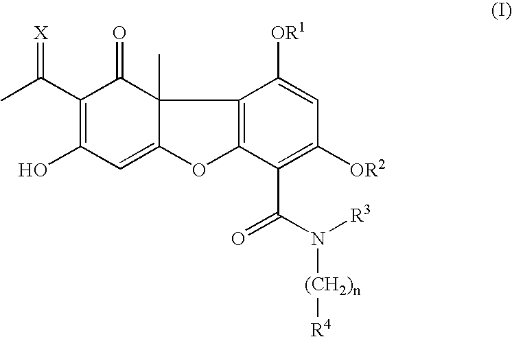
C12=C(C(C(N([R3])[(CH2)n][R4])=O)=C([OR2])C=C1[OR1])OC1=CC(O)=C(C(C)=[X])C(=O)C21C
